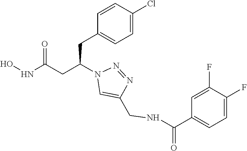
ONC(CC(N1C=C(CNC(C2=CC=C(F)C(F)=C2)=O)N=N1)CC1=CC=C(Cl)C=C1)=O
